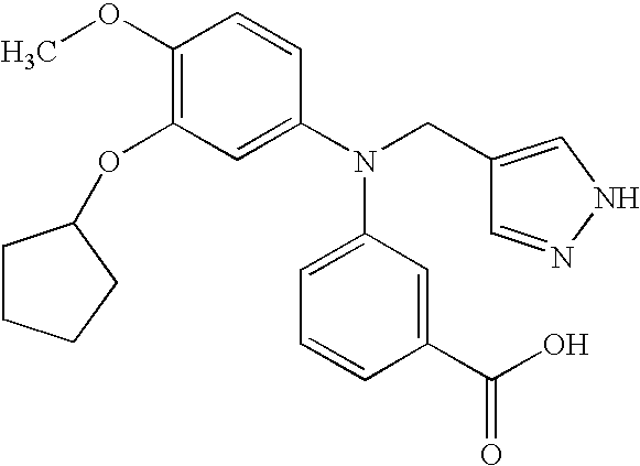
C1(OC)=C(OC2CCCC2)C=C(N(CC2=CNN=C2)C2=CC=CC(C(=O)O)=C2)C=C1
